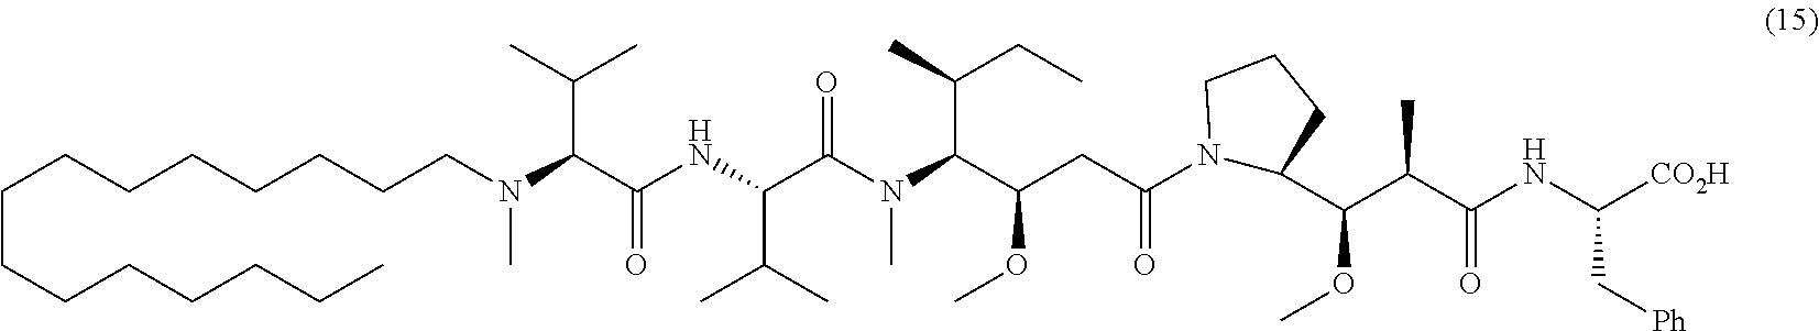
N1(C(CC(OC)C(N(C)C(C(NC(C(N(C)CCCCCCCCCCCCCCC)C(C)C)=O)C(C)C)=O)C(C)CC)=O)C(C(C(C(NC([CO2H])C[Ph])=O)C)OC)CCC1
